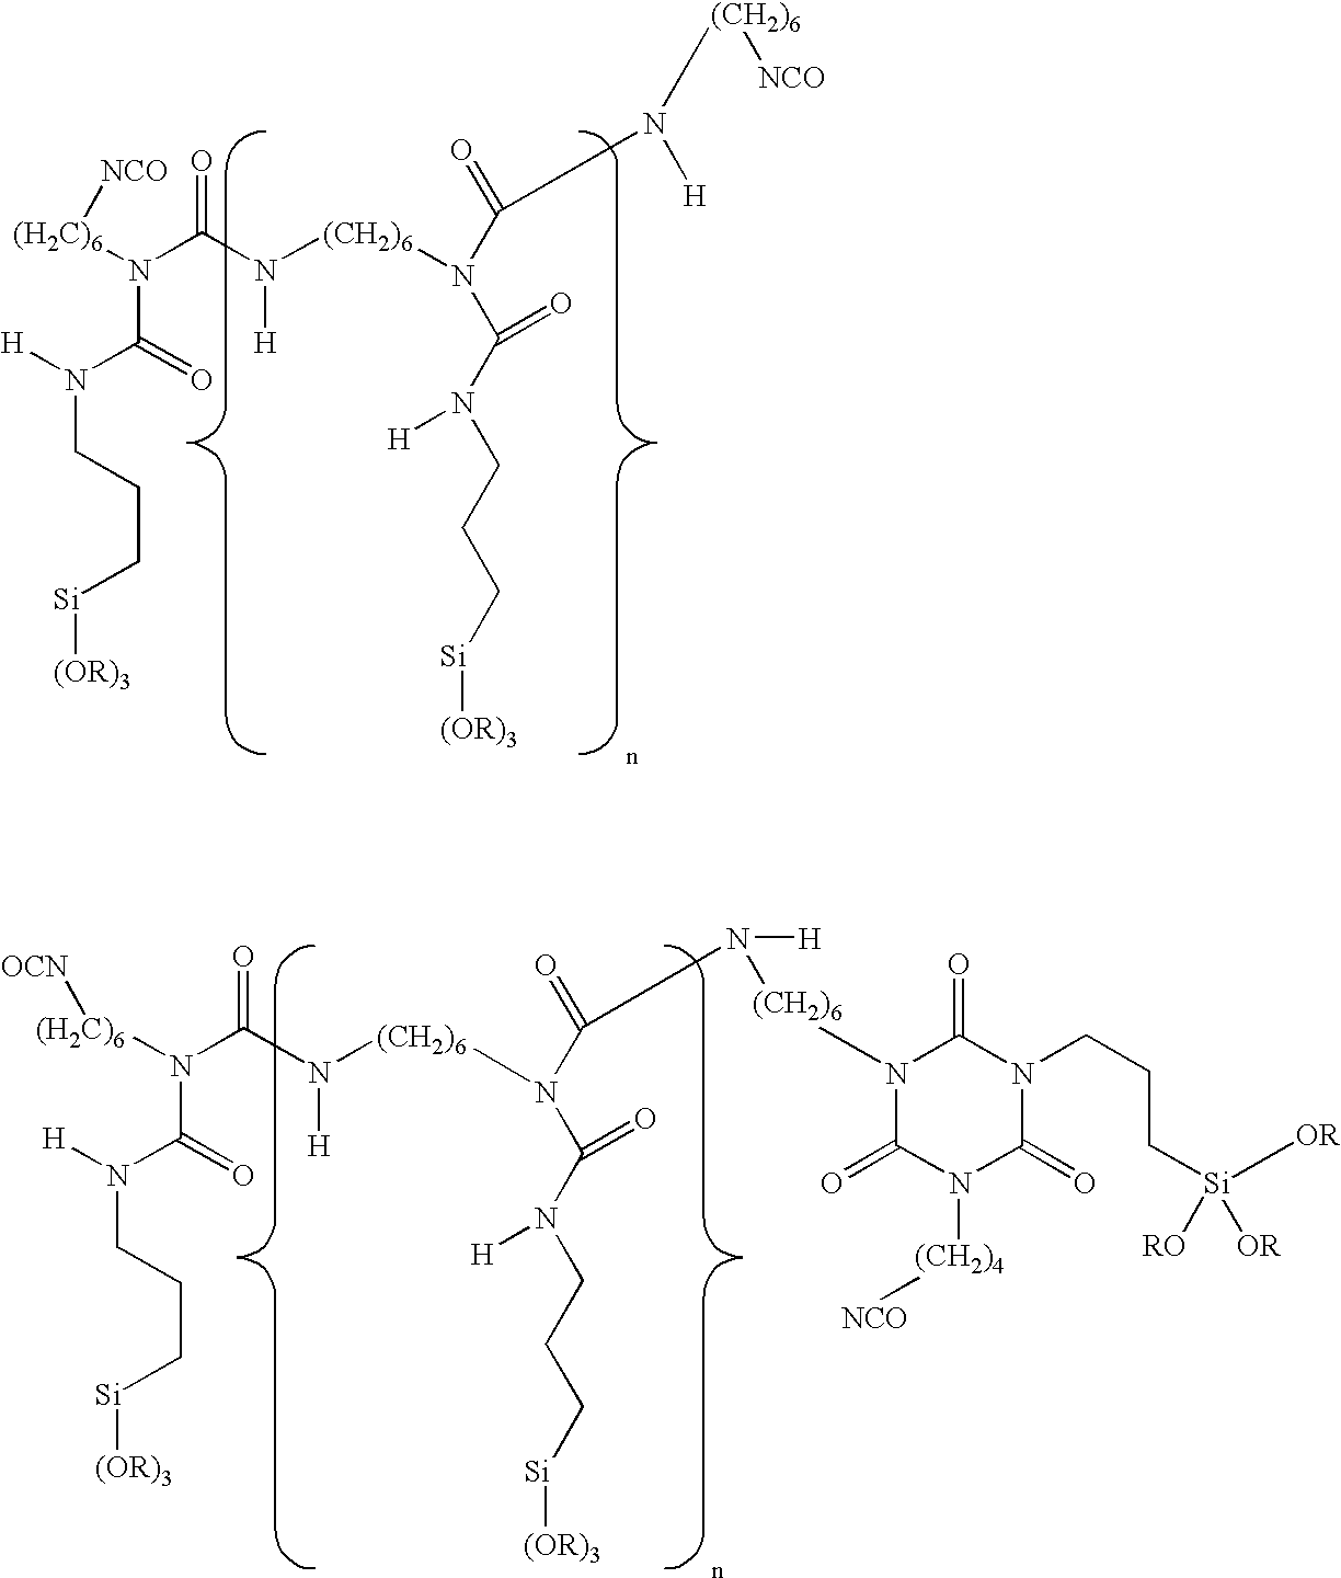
[(OR)3][Si]CCCN([H])C(=O)N(C(=O)N([H])[(CH2)6]N(C(=O)N([H])[(CH2)6]N1C(=O)N([(CH2)4][NCO])C(=O)N(CCC[Si]([RO])([OR])[OR])C1=O)C(N(CCC[Si][(OR)3])[H])=O)[(H2C)6][OCN].[(OR)3][Si]CCCN([H])C(=O)N(C(=O)N([H])[(CH2)6]N(C(=O)N([(CH2)6][NCO])[H])C(N(CCC[Si][(OR)3])[H])=O)[(H2C)6][NCO]
